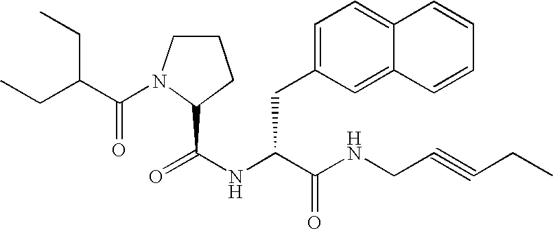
N(C(C(NCC#CCC)=O)CC1=CC=C2C(=C1)C=CC=C2)C(=O)C1N(C(C(CC)CC)=O)CCC1
